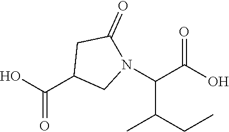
OC(C1CN(C(C(O)=O)C(C)CC)C(=O)C1)=O
